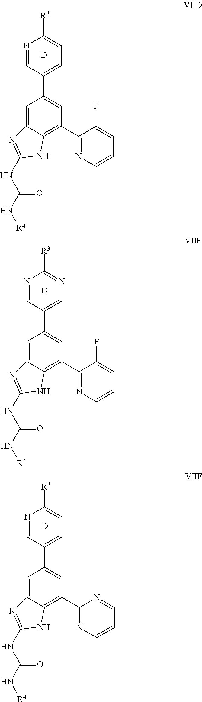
N1=CC(C2=CC(C3=NC=CC=C3F)=C3C(=C2)N=C(NC(N[R4])=O)N3)=CC=C1[R3].[D].N1=CC(C2=CC(C3=NC=CC=C3F)=C3C(=C2)N=C(NC(N[R4])=O)N3)=CN=C1[R3].[D].N1=CC(C2=CC(C3=NC=CC=N3)=C3C(=C2)N=C(NC(N[R4])=O)N3)=CC=C1[R3].[D]
